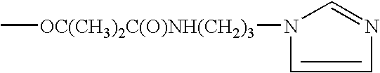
C[OC(CH3)2C(O)NH(CH2)3]N1C=CN=C1
